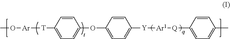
C1=CC([T][Ar]OC)=CC=C1OC1=CC=C([Y][Ar1][Q]C2=CC=C(C)C=C2)C=C1
